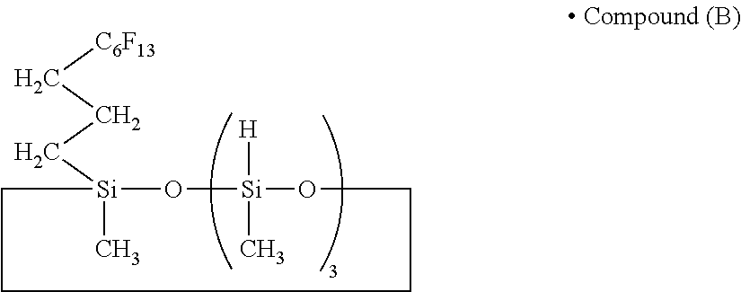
C([C6F13])CC[Si]1(C)CCCCO[Si]([H])(C)O1
